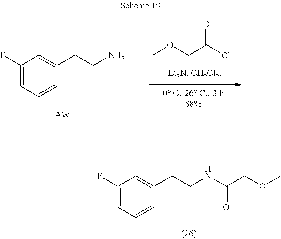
COCC(Cl)=O.C1(F)=CC=CC(CCN)=C1.[AW].C1(F)=CC=CC(CCNC(COC)=O)=C1
